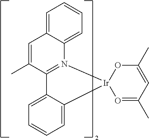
C12=CC=CC=C1C=C(C)C1=N2[Ir]2(O=C(C)C=C(C)O2)C2=CC=CC=C12
